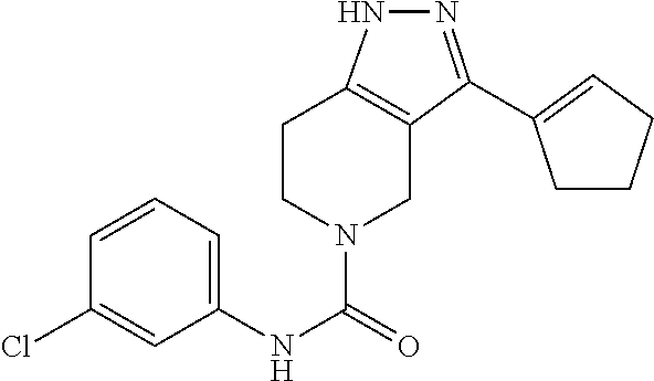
C1CN(C(NC2=CC=CC(Cl)=C2)=O)CC2=C1NN=C2C1=CCCC1
